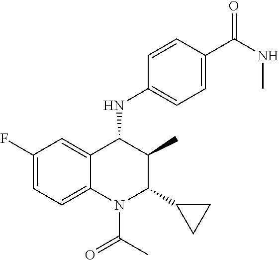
C1=CC(C(=O)NC)=CC=C1NC1C(C)C(C2CC2)N(C(=O)C)C2=CC=C(F)C=C12
